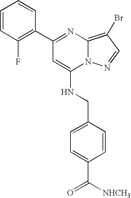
C1=CC(F)=C(C2=NC3=C(Br)C=NN3C(NCC3=CC=C(C(=O)[NHCH3])C=C3)=C2)C=C1
